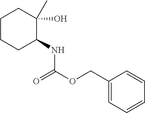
C1CCC(NC(=O)OCC2=CC=CC=C2)C(O)(C)C1
